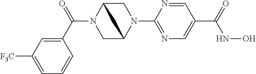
C(N1CC2N(C3=NC=C(C(NO)=O)C=N3)CC1C2)(=O)C1=CC([CF3])=CC=C1
